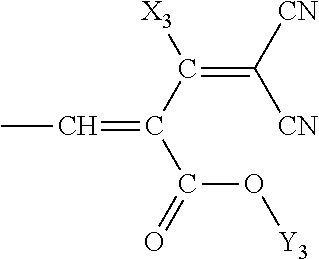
C(O[Y3])(C(C(=C([CN])[CN])[X3])=CC)=O
